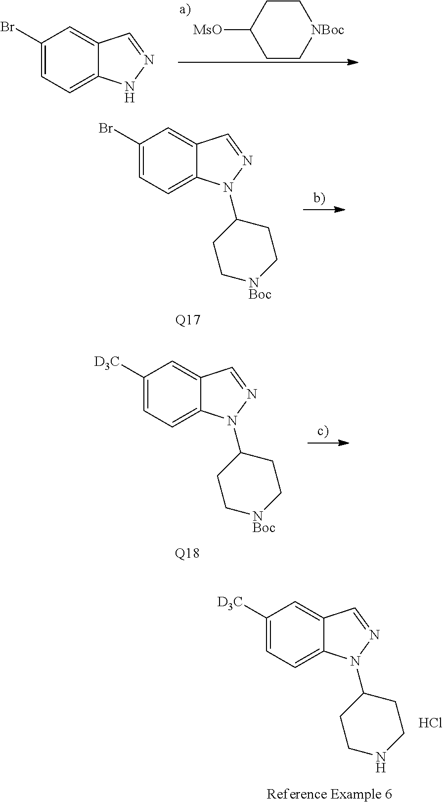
C1(Br)=CC=C2C(=C1)C=NN2.C1C[NBoc]CCC1[MsO].C1(Br)=CC=C2C(=C1)C=NN2C1CC[NBoc]CC1.[Q17].C1([D3C])=CC=C2C(=C1)C=NN2C1CC[NBoc]CC1.[Q18].C1([D3C])=CC=C2C(=C1)C=NN2C1CCNCC1.[Reference Example 6].Cl
